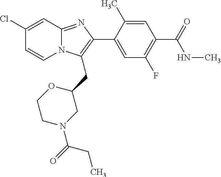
C1(Cl)=CC2=NC(C3=CC(F)=C(C(=O)NC)C=C3C)=C(CC3CN(C(=O)CC)CCO3)N2C=C1
